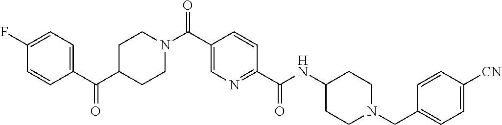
C1CN(C(C2=CN=C(C(=O)NC3CCN(CC4=CC=C([CN])C=C4)CC3)C=C2)=O)CCC1C(C1=CC=C(F)C=C1)=O
